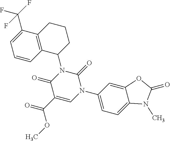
C1(C(F)(F)F)=CC=CC2=C1CCCC2N1C(=O)C(C(OC)=O)=CN(C2=CC=C3C(=C2)OC(=O)N3C)C1=O
